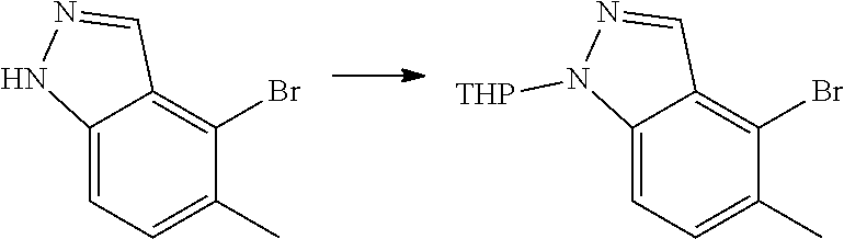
C12=CC=C(C)C(Br)=C1C=NN2[THP].C12=CC=C(C)C(Br)=C1C=NN2
